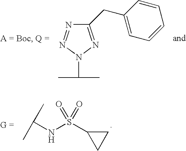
C(NS(C1CC1)(=O)=O)(C)C.N1=NN(C(C)C)N=C1CC1=CC=CC=C1
